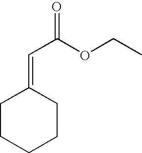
C1CCCCC1=CC(OCC)=O
